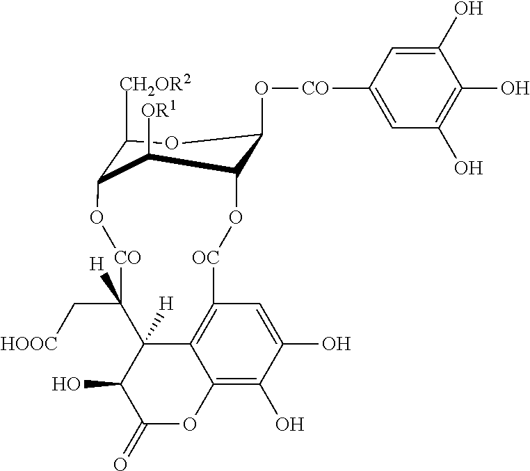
C12=C(O)C(O)=CC3=C1C([H])(C(O)C(=O)O2)C(C[HOOC])([H])[CO]OC1C([CH2OR2])OC(O[CO]C2=CC(O)=C(O)C(O)=C2)C(O[OC]3)C1[OR1]
